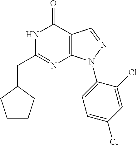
N1C(CC2CCCC2)=NC2=C(C1=O)C=NN2C1=CC=C(Cl)C=C1Cl
